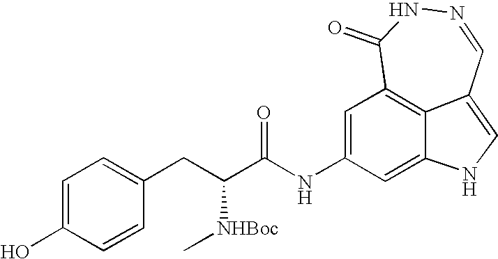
C1=C(O)C=CC(CC(C(NC2=CC3=C4C(=CNC4=C2)C=NNC3=O)=O)[NHBoc]C)=C1
